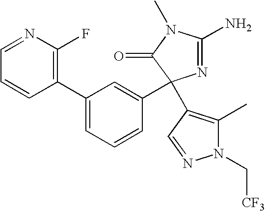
C1(C2=CC=CC(C3(C4=C(C)N(C[CF3])N=C4)N=C(N)N(C)C3=O)=C2)=C(F)N=CC=C1
